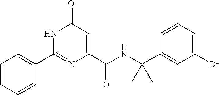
C1=CC=CC(C2=NC(C(=O)NC(C)(C3=CC(Br)=CC=C3)C)=CC(=O)N2)=C1
